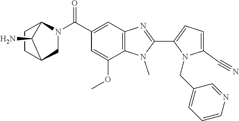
C1=C(C#N)N(CC2=CC=CN=C2)C(C2=NC3=C(N2C)C(OC)=CC(C(N2CC4CCC2C4N)=O)=C3)=C1
